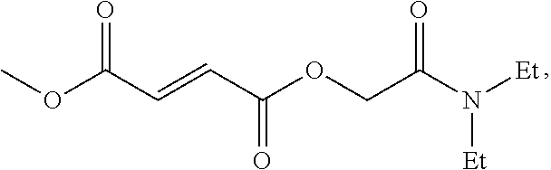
C(OCC(N([Et])[Et])=O)(=O)C=CC(OC)=O
